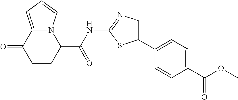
C1(C(OC)=O)=CC=C(C2=CN=C(NC(C3N4C(=CC=C4)C(=O)CC3)=O)S2)C=C1
